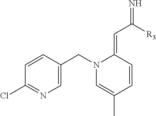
C1=CC(CN2C=C(C)C=CC2=CC([R3])=N)=CN=C1Cl
